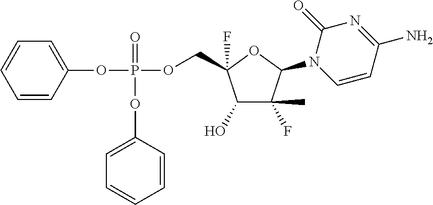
C1=CC=CC(OP(=O)(OCC2(F)C(O)C(F)(C)C(N3C=CC(N)=NC3=O)O2)OC2=CC=CC=C2)=C1
